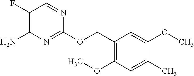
C1(OCC2=C(OC)C=C(C)C(OC)=C2)=NC(N)=C(F)C=N1
